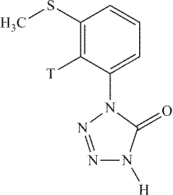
C1(SC)=C([T])C(N2N=NN([H])C2=O)=CC=C1
